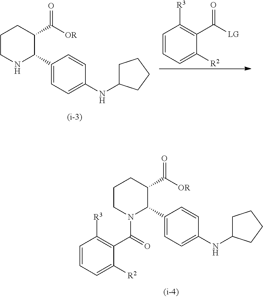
C1CN(C(C2=C([R3])C=CC=C2[R2])=O)C(C2=CC=C(NC3CCCC3)C=C2)C(C([OR])=O)C1.C1CNC(C2=CC=C(NC3CCCC3)C=C2)C(C([OR])=O)C1.C1=CC=C([R2])C(C([LG])=O)=C1[R3]
